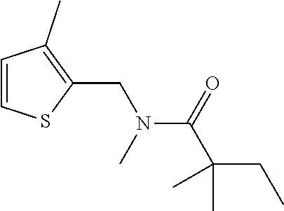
C1(CN(C(C(CC)(C)C)=O)C)=C(C)C=CS1
